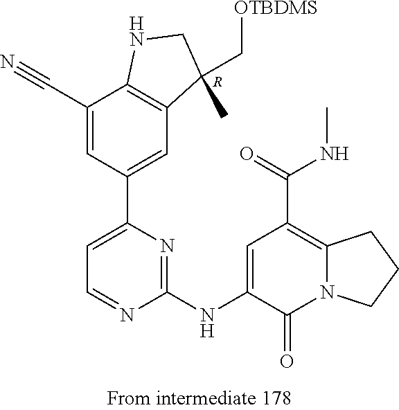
[R].C1(C#N)=CC(C2=CC=NC(NC3=CC(C(NC)=O)=C4N(C3=O)CCC4)=N2)=CC2=C1NCC2(C)C[OTBDMS]
